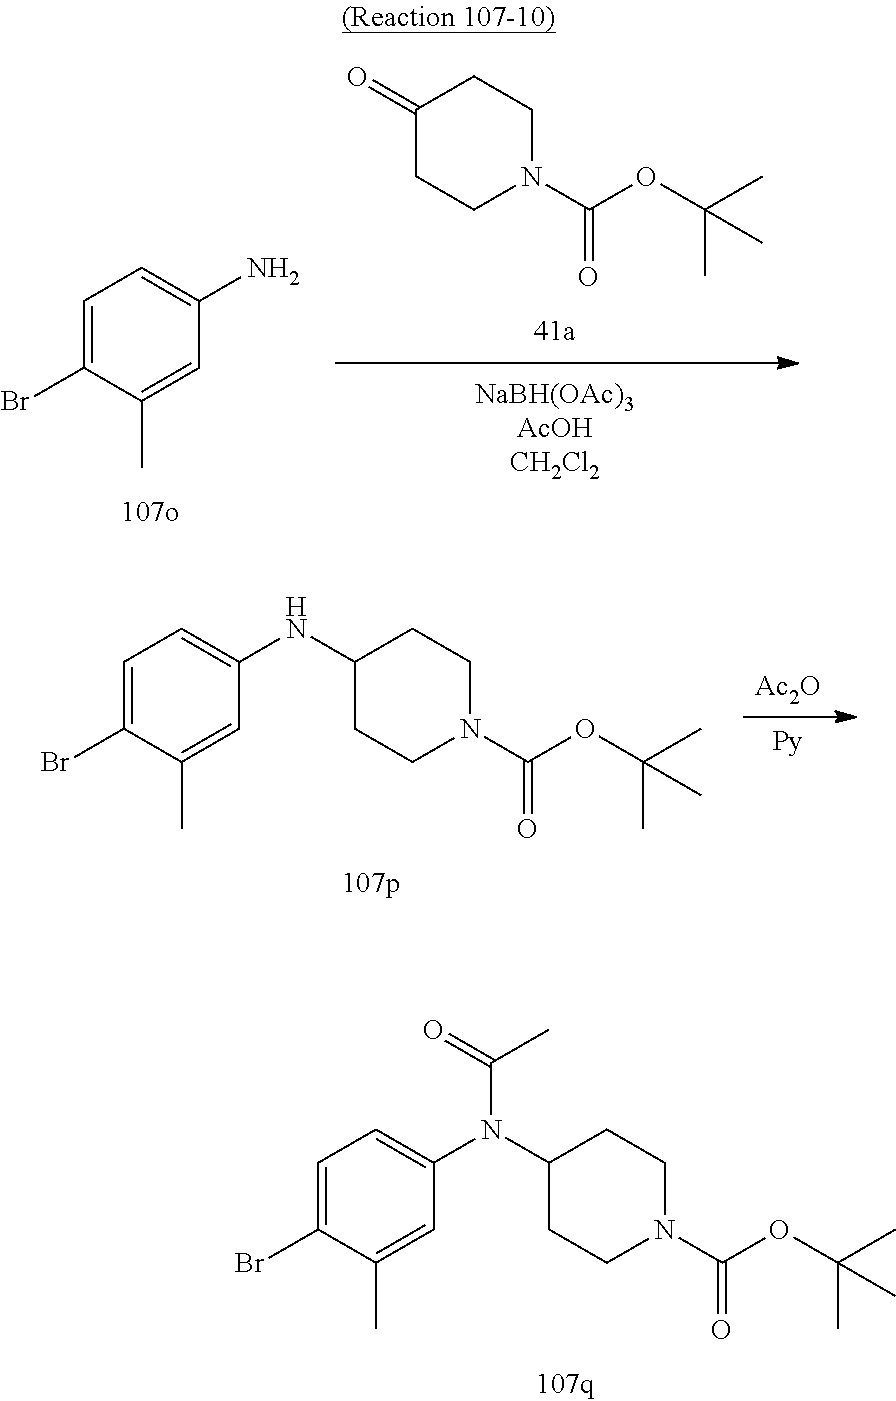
C1=C(Br)C(C)=CC(N(C2CCN(C(OC(C)(C)C)=O)CC2)C(=O)C)=C1.C1(=O)CCN(C(OC(C)(C)C)=O)CC1.C1=C(Br)C(C)=CC(N)=C1.[Ac2O].[Py].C1=C(Br)C(C)=CC(NC2CCN(C(OC(C)(C)C)=O)CC2)=C1
